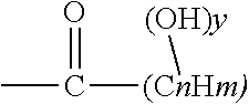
[(CnHm)](C(C)=O)[(OH)y]
